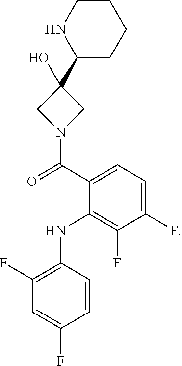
C1=C(F)C=CC(NC2=C(F)C(F)=CC=C2C(=O)N2CC(O)(C3NCCCC3)C2)=C1F
